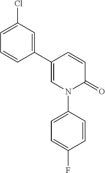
C1=CC(C2=CC(Cl)=CC=C2)=CN(C2=CC=C(F)C=C2)C1=O
